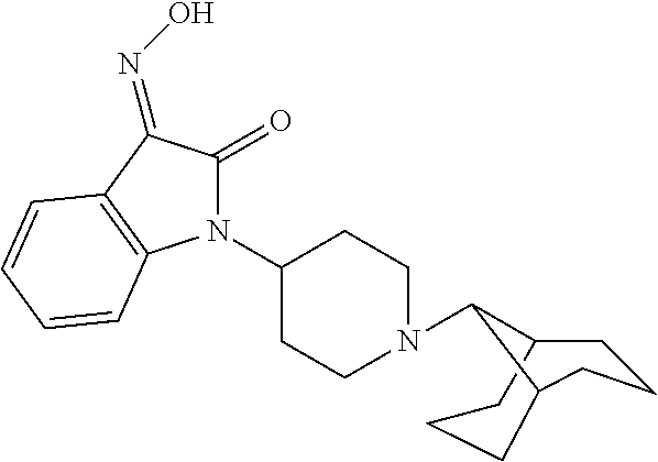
C1(=O)C(=NO)C2=C(C=CC=C2)N1C1CCN(C2C3CCCC2CCC3)CC1
